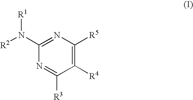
C1([R4])=C([R5])N=C(N([R1])[R2])N=C1[R3]
